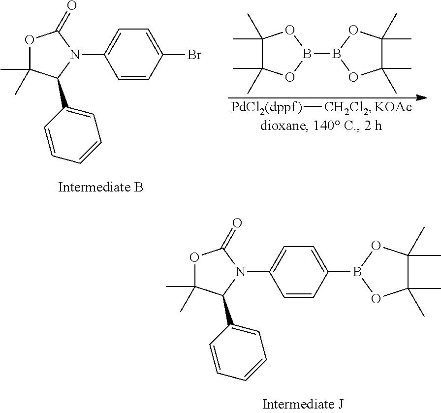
O1C(C)(C)C(C2=CC=CC=C2)N(C2=CC=C(B3OC(C)(C)C(C)(C)O3)C=C2)C1=O.O1C(C)(C)C(C2=CC=CC=C2)N(C2=CC=C(Br)C=C2)C1=O.[PdCl2(dppf)][CH2Cl2].[KOAc].C1(C)(C)C(C)(C)OB(B2OC(C)(C)C(C)(C)O2)O1
